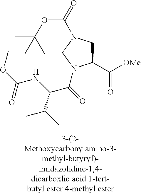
C1(C(=O)[OMe])CN(C(OC(C)(C)C)=O)CN1C(C(C(C)C)NC(=O)OC)=O
